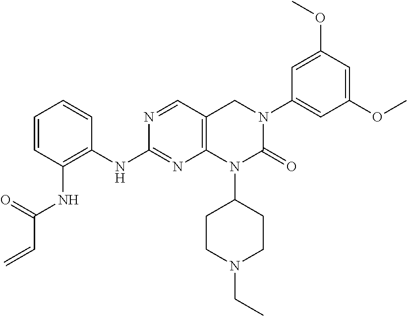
C1=CC=CC(NC2=NC3=C(C=N2)CN(C2=CC(OC)=CC(OC)=C2)C(=O)N3C2CCN(CC)CC2)=C1NC(C=C)=O
